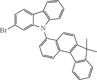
C1=C(Br)C=C2C(=C1)C1=C(N2C2=CC=CC3=C2C=CC2=C3C3=C(C2(C)C)C=CC=C3)C=CC=C1
